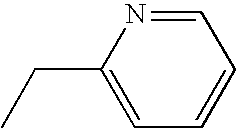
C(C1=CC=CC=N1)C
